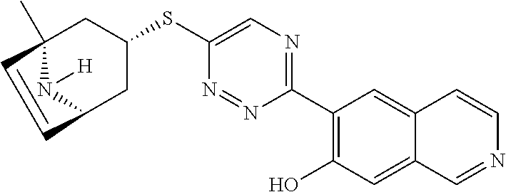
C1(C2=C(O)C=C3C(=C2)C=CN=C3)=NC=C(SC2CC3(C)N([H])C(C2)C=C3)N=N1
